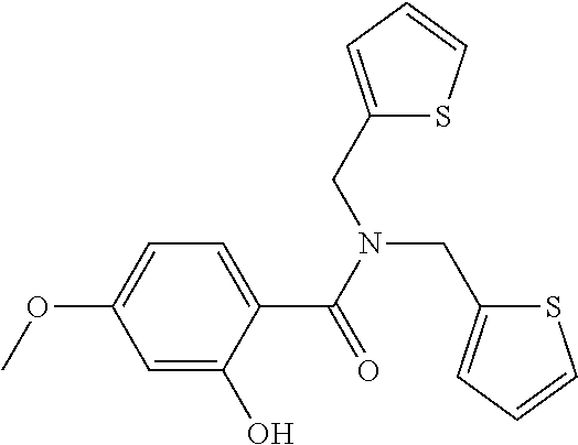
C1=C(O)C(C(N(CC2=CC=CS2)CC2=CC=CS2)=O)=CC=C1OC
